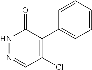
N1=CC(Cl)=C(C2=CC=CC=C2)C(=O)N1
